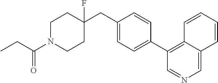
C1N(C(CC)=O)CCC(F)(CC2=CC=C(C3=C4C(=CN=C3)C=CC=C4)C=C2)C1
